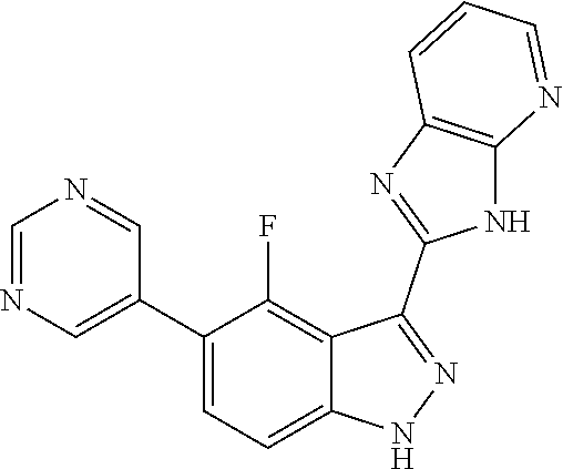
C1=NC=C(C2=CC=C3C(=C2F)C(C2=NC4=C(N2)N=CC=C4)=NN3)C=N1
